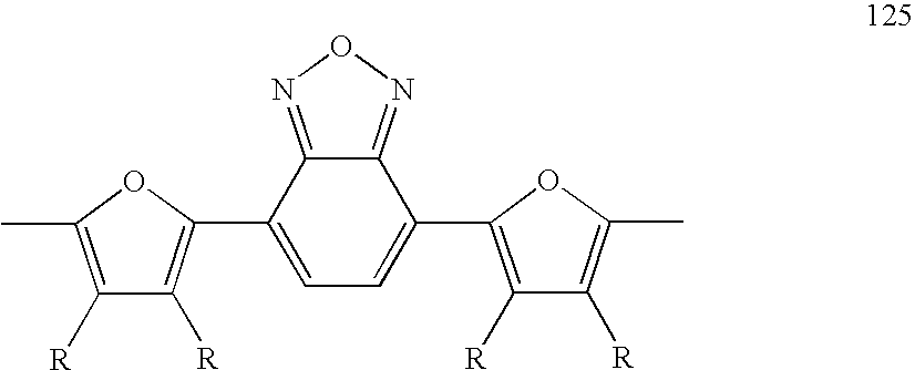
C1(C2=CC=C(C3=C([R])C([R])=C(C)O3)C3=NON=C32)=C([R])C([R])=C(C)O1
